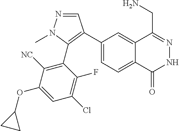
C1(C2=C(C3=C([NC])C(OC4CC4)=CC(Cl)=C3F)N(C)N=C2)=CC=C2C(=C1)C(CN)=NNC2=O
